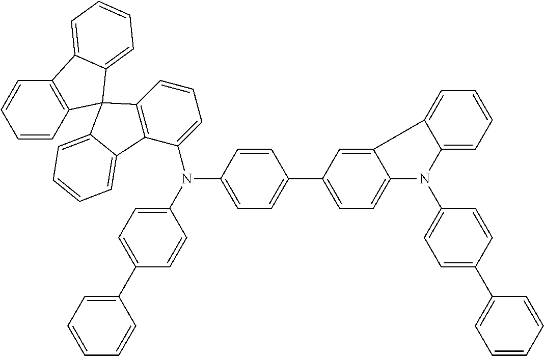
C1=CC2=C(C=C1)C1=CC=CC=C1C21C2=C(C(N(C3=CC=C(C4=CC=C5C(=C4)C4=CC=CC=C4N5C4=CC=C(C5=CC=CC=C5)C=C4)C=C3)C3=CC=C(C4=CC=CC=C4)C=C3)=CC=C2)C2=CC=CC=C12
